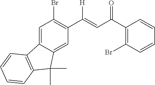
C1=C2C(=CC(C([H])=CC(C3=C(Br)C=CC=C3)=O)=C1Br)C(C)(C)C1=C2C=CC=C1
